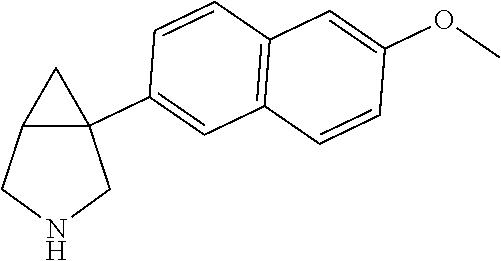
C12=C(C=CC(C34C(CNC3)C4)=C1)C=C(OC)C=C2
